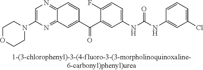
C1OCCN(C2=CN=C3C(=N2)C=C(C(C2=CC(NC(NC4=CC(Cl)=CC=C4)=O)=CC=C2F)=O)C=C3)C1
